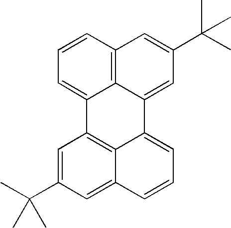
C12=CC=CC3=C1C(=CC(C(C)(C)C)=C3)C1=CC=CC3=CC(C(C)(C)C)=CC2=C13
